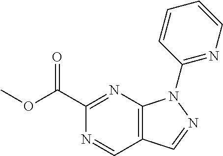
C12=C(N=C(C(OC)=O)N=C1)N(C1=NC=CC=C1)N=C2
